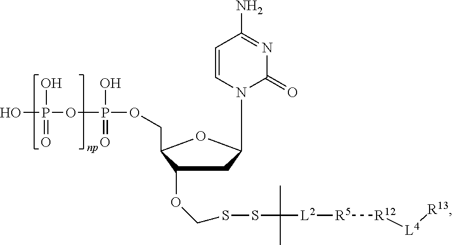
C1=CN(C2CC(OCSSC(C)(C)[L2][R5][R12][L4][R13])C(COP(O)(=O)OP(O)(=O)O)O2)C(=O)N=C1N
